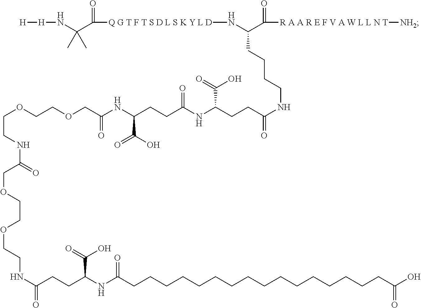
C(C([Q G T F T S D L S K Y L D]NC(C([R A A R E F V A W L L N T][NH2])=O)CCCCNC(=O)CCC(NC(CCC(NC(COCCOCCNC(=O)COCCOCCNC(=O)CCC(NC(CCCCCCCCCCCCCCCCC(O)=O)=O)C(=O)O)=O)C(O)=O)=O)C(=O)O)=O)(N[H][H])(C)C
